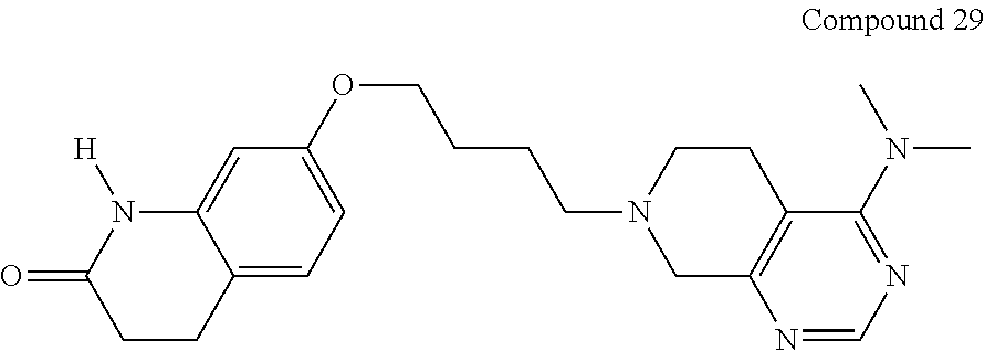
C1CC2=CC=C(OCCCCN3CC4=C(CC3)C(N(C)C)=NC=N4)C=C2N([H])C1=O
